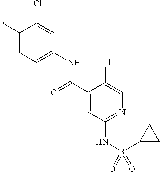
C1(F)=CC=C(NC(C2=CC(NS(=O)(=O)C3CC3)=NC=C2Cl)=O)C=C1Cl
